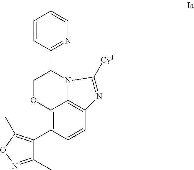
C12=C(C3=C(C)ON=C3C)C=CC3=C1N(C(C1=NC=CC=C1)CO2)C([Cy1])=N3
